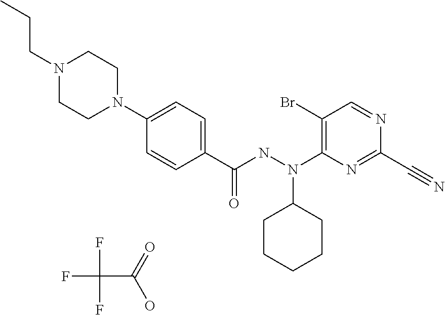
C1=CC(C(NN(C2=C(Br)C=NC(C#N)=N2)C2CCCCC2)=O)=CC=C1N1CCN(CCC)CC1.FC(F)(F)C(=O)O
